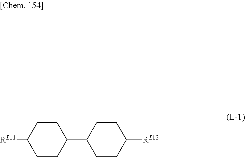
C1CC([RL11])CCC1C1CCC([RL12])CC1
